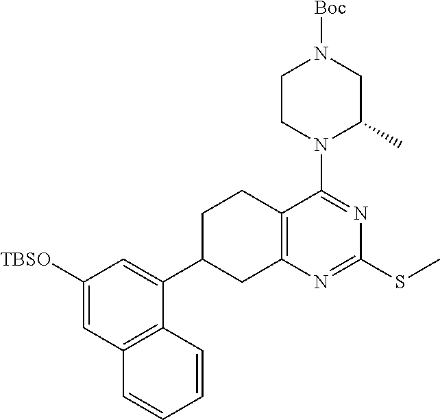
C12=C(C=CC=C1)C(C1CC3=C(CC1)C(N1C(C)CN([Boc])CC1)=NC(SC)=N3)=CC([TBSO])=C2
